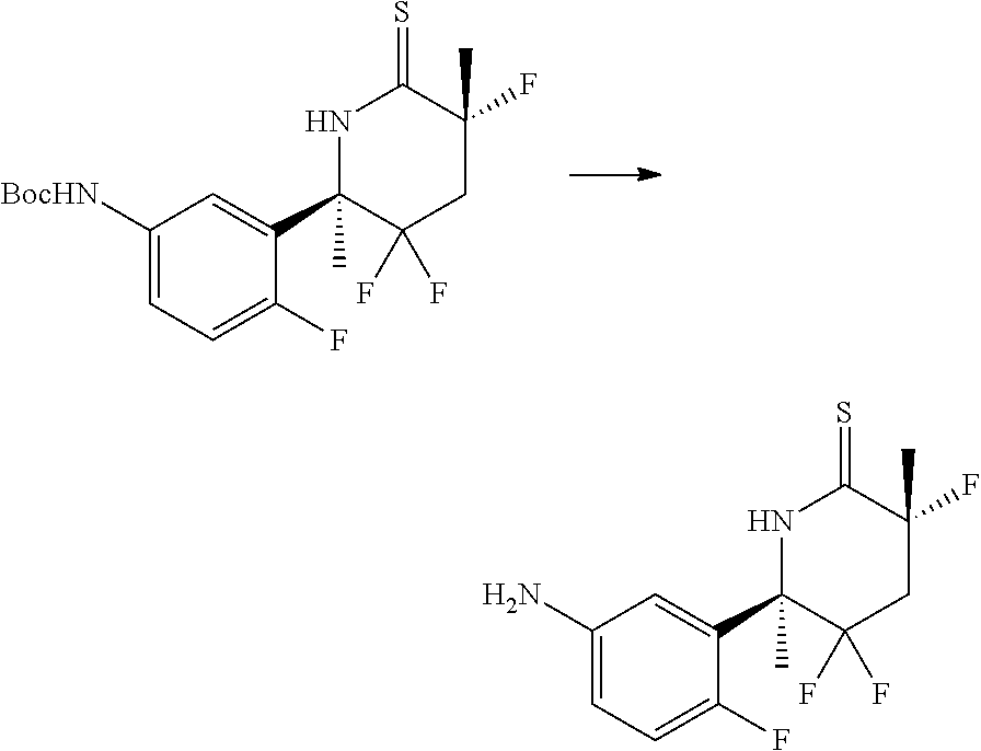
C1([BocHN])=CC=C(F)C(C2(C)NC(=S)C(C)(F)CC2(F)F)=C1.C1(N)=CC=C(F)C(C2(C)NC(=S)C(C)(F)CC2(F)F)=C1
